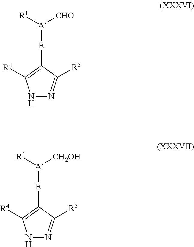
[E](C1=C([R4])NN=C1[R5])[A]([CHO])[R1].[E](C1=C([R4])NN=C1[R5])[A]([CH2OH])[R1]
